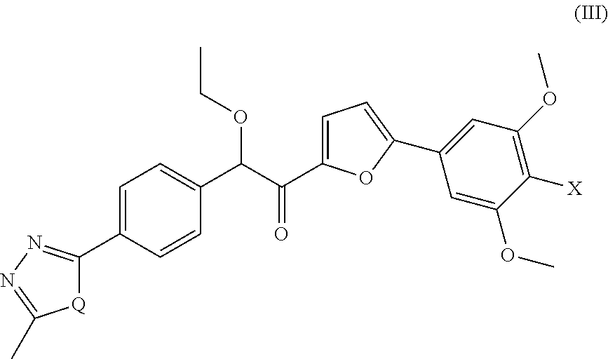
[Q]1C(C2=CC=C(C(C(=O)C3=CC=C(C4=CC(OC)=C([X])C(OC)=C4)O3)OCC)C=C2)=NN=C1C
